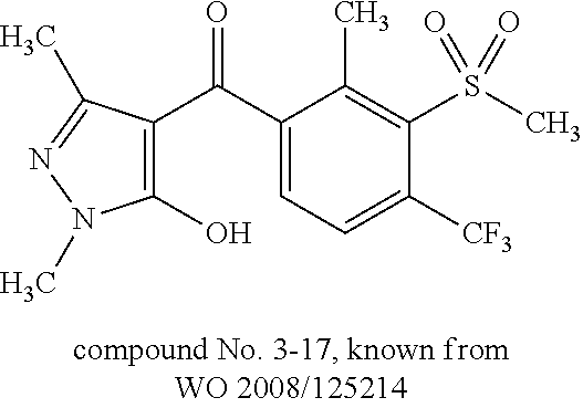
C1=C(C(=O)C2=C(O)N(C)N=C2C)C(C)=C(S(C)(=O)=O)C([CF3])=C1
